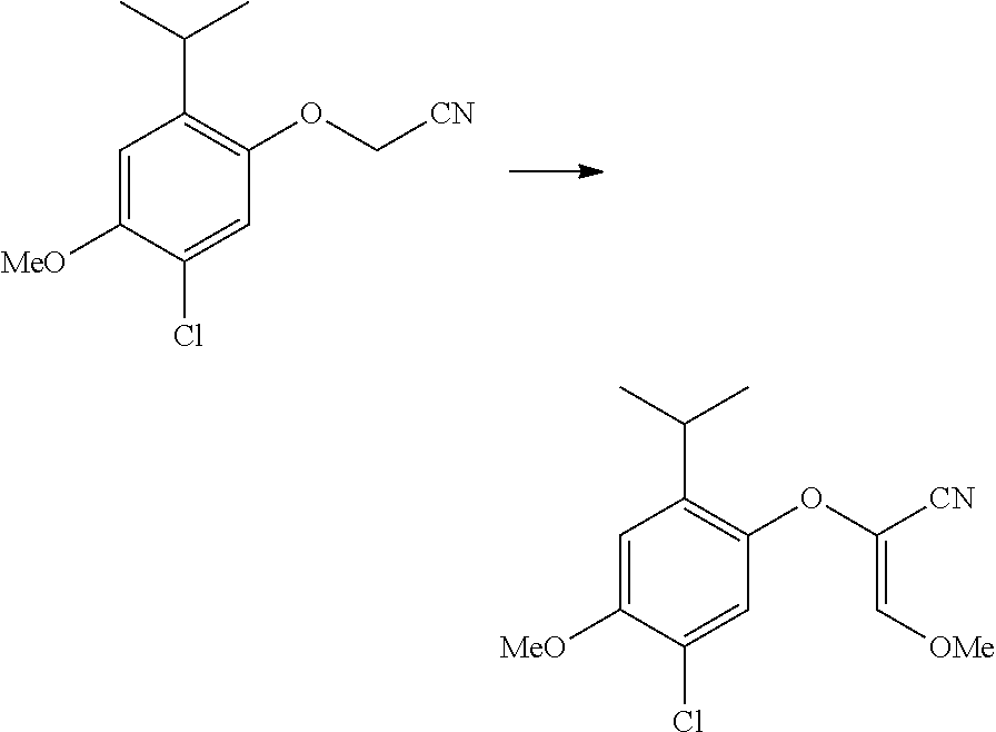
C1=C([MeO])C(Cl)=CC(OC[CN])=C1C(C)C.C1=C([MeO])C(Cl)=CC(OC([CN])=C[OMe])=C1C(C)C
